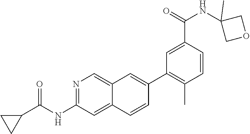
N1=C(NC(C2CC2)=O)C=C2C(=C1)C=C(C1=C(C)C=CC(C(NC3(C)COC3)=O)=C1)C=C2
